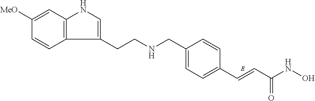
C1=C(CNCCC2=CNC3=C2C=CC([MeO])=C3)C=CC(C=CC(NO)=O)=C1
